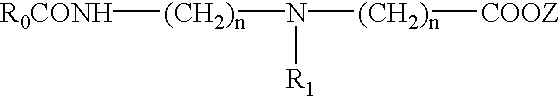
[R0CONH][(CH2)n]N([(CH2)n][COOZ])[R1]
